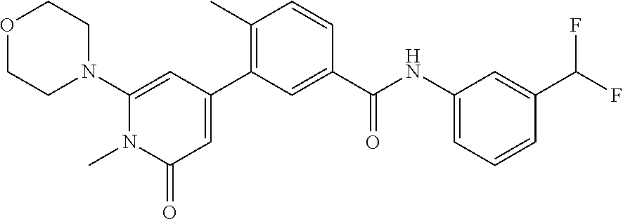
O1CCN(C2=CC(C3=C(C)C=CC(C(NC4=CC=CC(C(F)F)=C4)=O)=C3)=CC(=O)N2C)CC1
